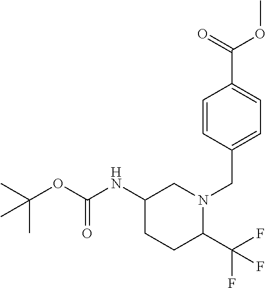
O=C(OC)C1=CC=C(CN2CC(NC(=O)OC(C)(C)C)CCC2C(F)(F)F)C=C1
